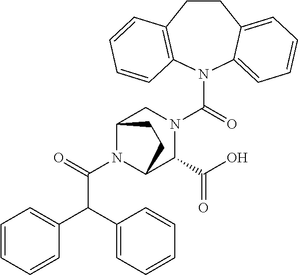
N1(C(=O)N2CC3N(C(=O)C(C4=CC=CC=C4)C4=CC=CC=C4)C(C2C(O)=O)CC3)C2=CC=CC=C2CCC2=C1C=CC=C2
